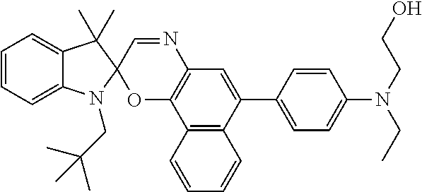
C12=C(C(C3=CC=C(N(CCO)CC)C=C3)=CC3=C1OC1(C=N3)N(CC(C)(C)C)C3=CC=CC=C3C1(C)C)C=CC=C2
